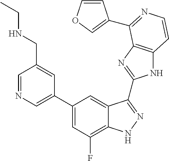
C1=C(C2=CC(F)=C3C(=C2)C(C2=NC4=C(N2)C=CN=C4C2=COC=C2)=NN3)C=C(CNCC)C=N1
